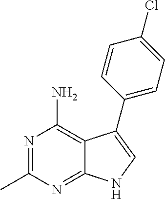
N1=C(C)N=C2C(=C1N)C(C1=CC=C(Cl)C=C1)=CN2
